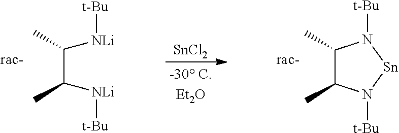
C1(C)C(C)N([t-Bu])[Sn]N1[t-Bu].[SnCl2].[t-Bu][NLi]C(C([NLi][t-Bu])C)C
